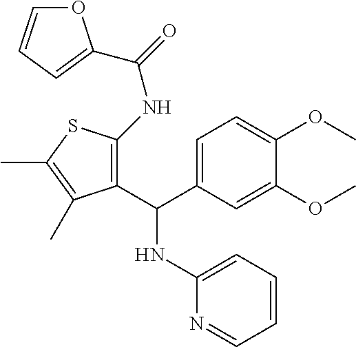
O1C=CC=C1C(NC1=C(C(NC2=CC=CC=N2)C2=CC=C(OC)C(OC)=C2)C(C)=C(C)S1)=O
